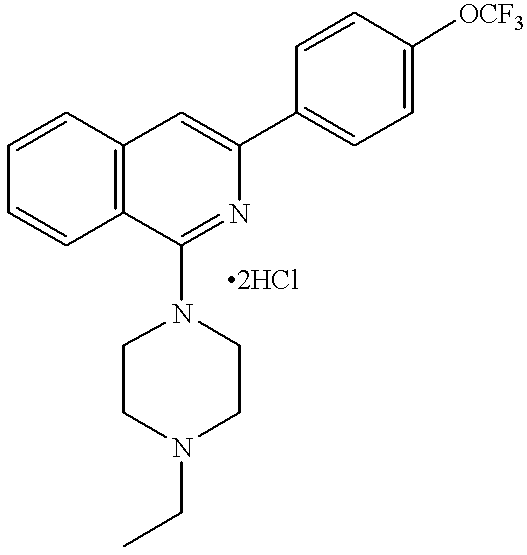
C1=CC2=C(C=C1)C(N1CCN(CC)CC1)=NC(C1=CC=C([OCF3])C=C1)=C2
